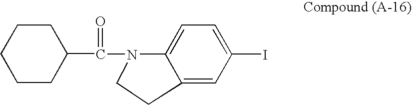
C(N1C2=CC=C(I)C=C2CC1)(C1CCCCC1)=O
